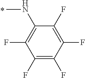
CNC1=C(F)C(F)=C(F)C(F)=C1F
